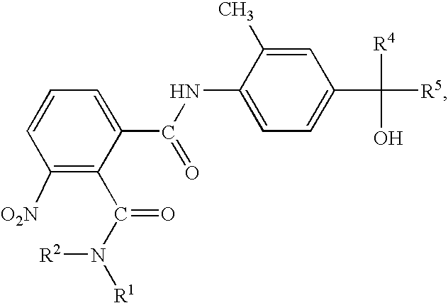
C1([O2N])=C(C(N([R1])[R2])=O)C(C(NC2=CC=C(C([R5])([R4])O)C=C2C)=O)=CC=C1
